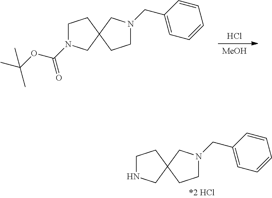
[MeOH].Cl.C1N(C(=O)OC(C)(C)C)CC2(C1)CCN(CC1=CC=CC=C1)C2.C1NCC2(C1)CCN(CC1=CC=CC=C1)C2
